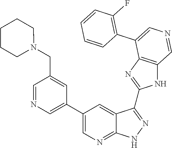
C1=NC=C(C2=CN=C3C(=C2)C(C2=NC4=C(N2)C=NC=C4C2=C(F)C=CC=C2)=NN3)C=C1CN1CCCCC1
